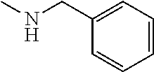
C1(CNC)=CC=CC=C1
